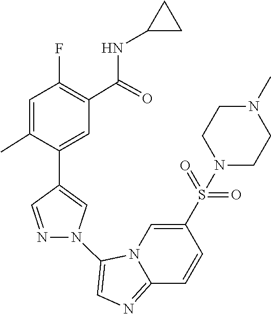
N12C(=NC=C1N1C=C(C3=CC(C(NC4CC4)=O)=C(F)C=C3C)C=N1)C=CC(S(=O)(=O)N1CCN(C)CC1)=C2
